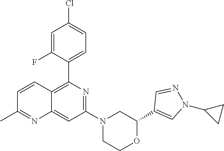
C1(C2=CN(C3CC3)N=C2)OCCN(C2=NC(C3=CC=C(Cl)C=C3F)=C3C(=C2)N=C(C)C=C3)C1
